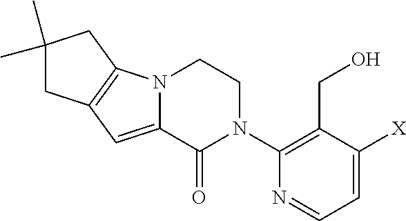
C1(CO)=C(N2CCN3C(=CC4=C3CC(C)(C)C4)C2=O)N=CC=C1[X]
